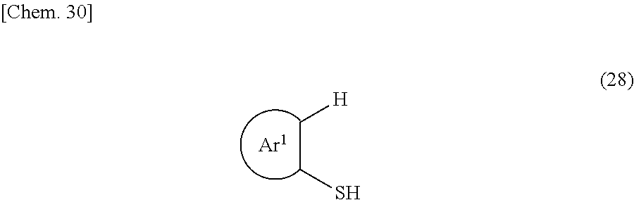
C(CS)[H]
